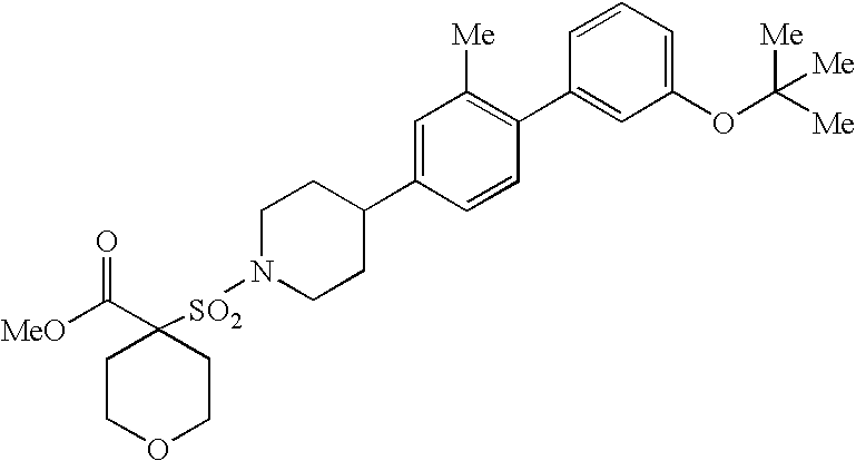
[MeO]C(=O)C1([SO2]N2CCC(C3=CC([Me])=C(C4=CC(OC([Me])([Me])[Me])=CC=C4)C=C3)CC2)CCOCC1
